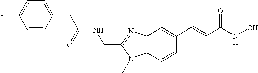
C(C1=NC2=C(C=CC(C=CC(NO)=O)=C2)N1C)NC(CC1=CC=C(F)C=C1)=O
